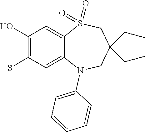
OC1=C(SC)C=C2C(=C1)S(=O)(=O)CC(CC)(CC)CN2C1=CC=CC=C1
